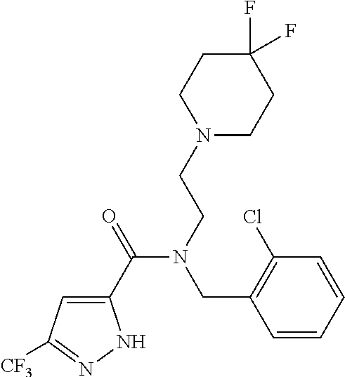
C1(C(=O)N(CCN2CCC(F)(F)CC2)CC2=C(Cl)C=CC=C2)=CC([CF3])=NN1
